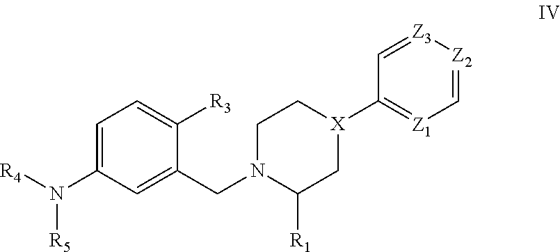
C1=C(N([R4])[R5])C=C(CN2C([R1])C[X](C3=[Z1]C=[Z2][Z3]=C3)CC2)C([R3])=C1
